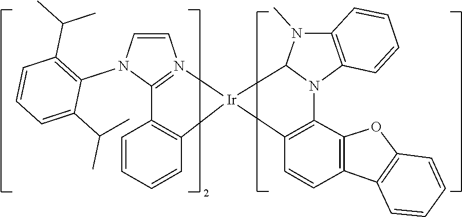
C1=CN2=C(N1C1=C(C(C)C)C=CC=C1C(C)C)C1=C([Ir]23C2N(C)C4=C(N2C2=C3C=CC3=C2OC2=C3C=CC=C2)C=CC=C4)C=CC=C1
